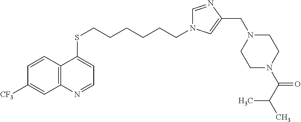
C12=C(C=CC([CF3])=C1)C(SCCCCCCN1C=NC(CN3CCN(C(C(C)C)=O)CC3)=C1)=CC=N2
